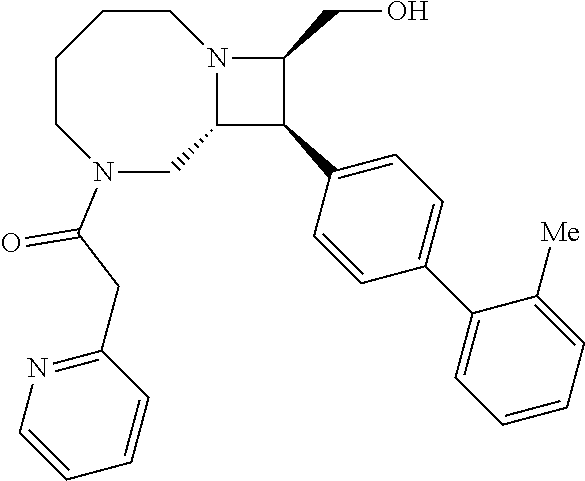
C1CCCN(C(CC2=NC=CC=C2)=O)CC2N1C(CO)C2C1=CC=C(C2=CC=CC=C2[Me])C=C1
